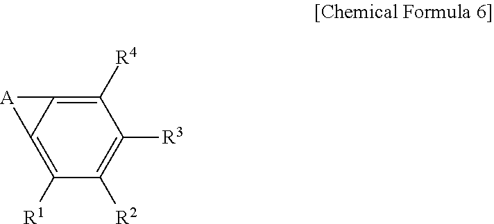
C1([R1])=C2C(=C([R4])C([R3])=C1[R2])[A]2
